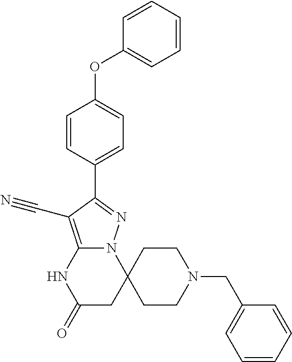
C12=C(C#N)C(C3=CC=C(OC4=CC=CC=C4)C=C3)=NN1C1(CC(=O)N2)CCN(CC2=CC=CC=C2)CC1
